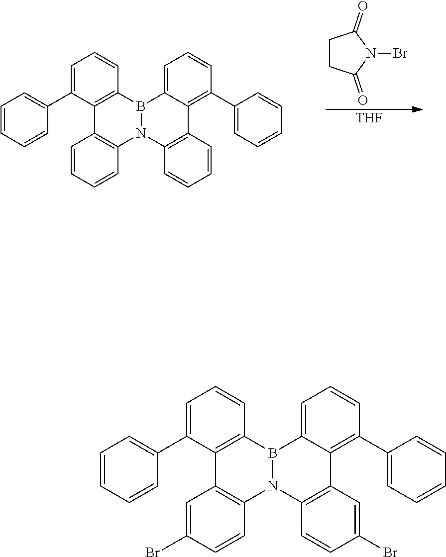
C1CC(=O)N(Br)C1=O.[THF].C1=CC=CC(C2=CC=CC3=C2C2=C(C=CC=C2)N2B3C3=CC=CC(C4=CC=CC=C4)=C3C3=C2C=CC=C3)=C1.C1=CC=CC(C2=CC=CC3=C2C2=C(C=CC(Br)=C2)N2B3C3=CC=CC(C4=CC=CC=C4)=C3C3=C2C=CC(Br)=C3)=C1
